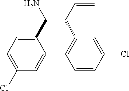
C1=C(Cl)C=CC(C(C(C2=CC=CC(Cl)=C2)C=C)N)=C1
